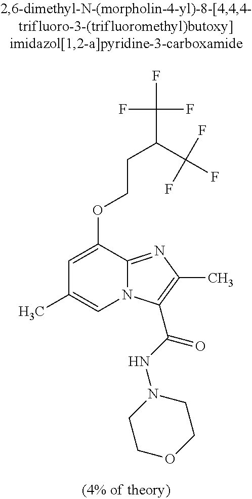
C(C(C(F)(F)F)C(F)(F)F)COC1=CC(C)=CN2C1=NC(C)=C2C(NN1CCOCC1)=O
